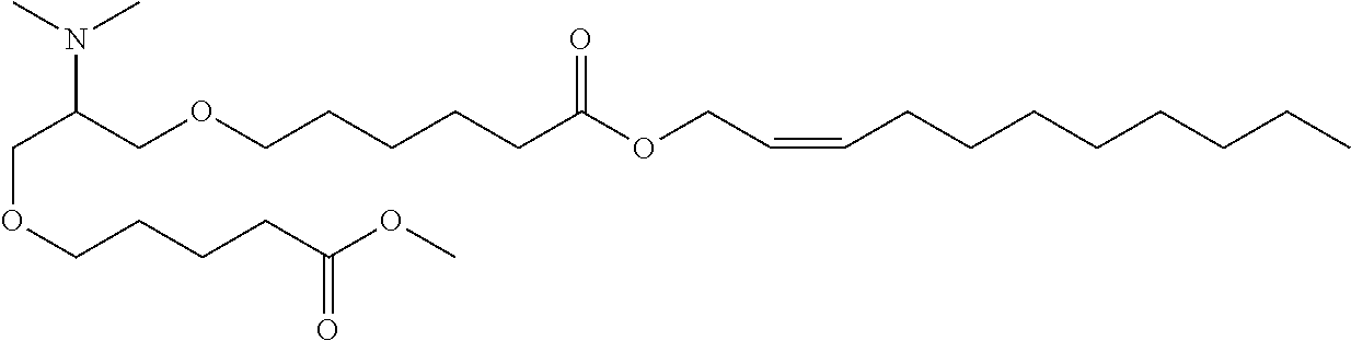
C(OCCCCC(OC)=O)C(COCCCCCC(OCC=CCCCCCCCC)=O)N(C)C
